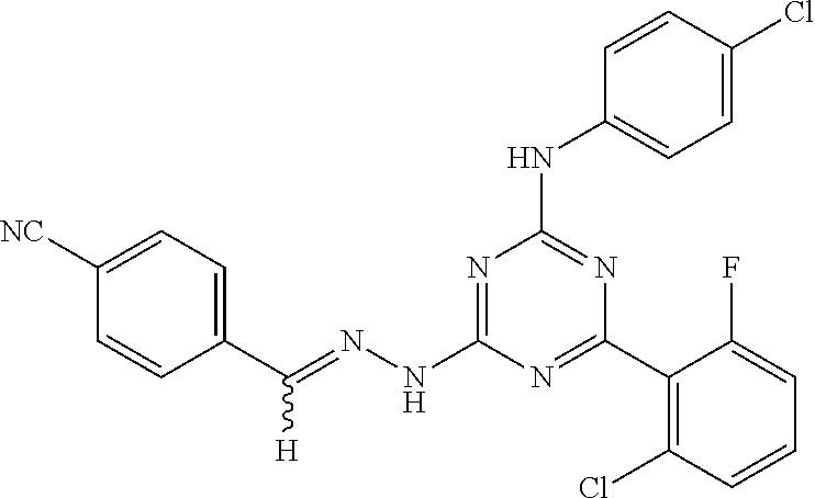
C1(C(=NNC2=NC(NC3=CC=C(Cl)C=C3)=NC(C3=C(Cl)C=CC=C3F)=N2)[H])=CC=C([NC])C=C1
